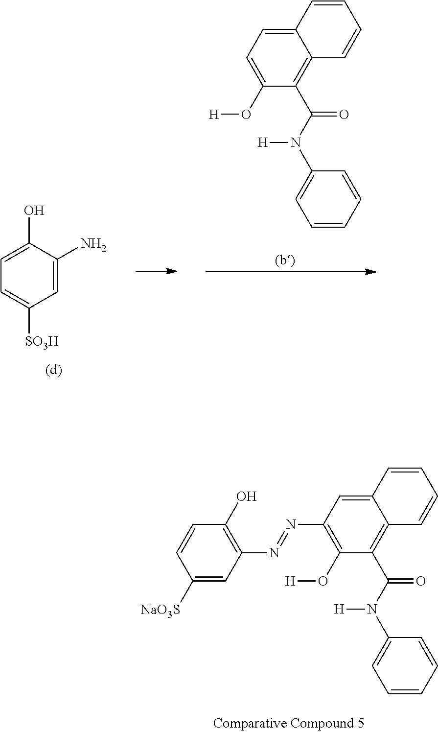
C12=CC(N=NC3=C(O)C=CC([NaO3S])=C3)=C(O[H])C(C(N(C3=CC=CC=C3)[H])=O)=C1C=CC=C2.C1=C(N)C(O)=CC=C1[SO3H].C12=CC=C(O[H])C(C(N(C3=CC=CC=C3)[H])=O)=C1C=CC=C2
